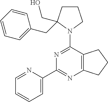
C1=C(C2=NC3=C(C(N4CCCC4(CC4=CC=CC=C4)CO)=N2)CCC3)N=CC=C1
